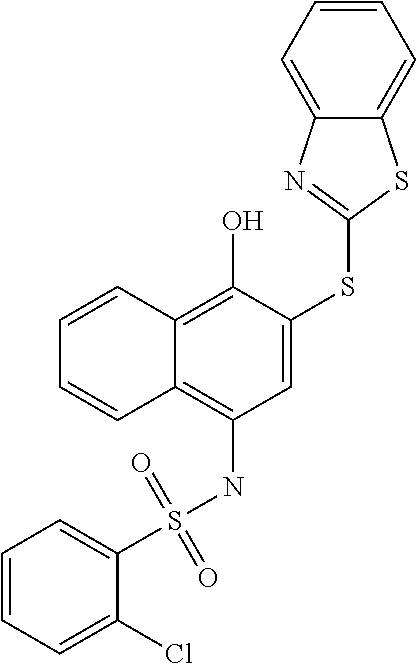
C1(S(NC2=C3C(=C(O)C(SC4=NC5=CC=CC=C5S4)=C2)C=CC=C3)(=O)=O)=CC=CC=C1Cl
